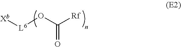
O=C(O[L6][Xb])[Rf]
